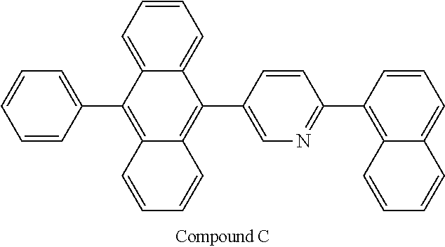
C1=CC=C(C2=C3C(=C(C4=CN=C(C5=C6C(=CC=C5)C=CC=C6)C=C4)C4=CC=CC=C24)C=CC=C3)C=C1
